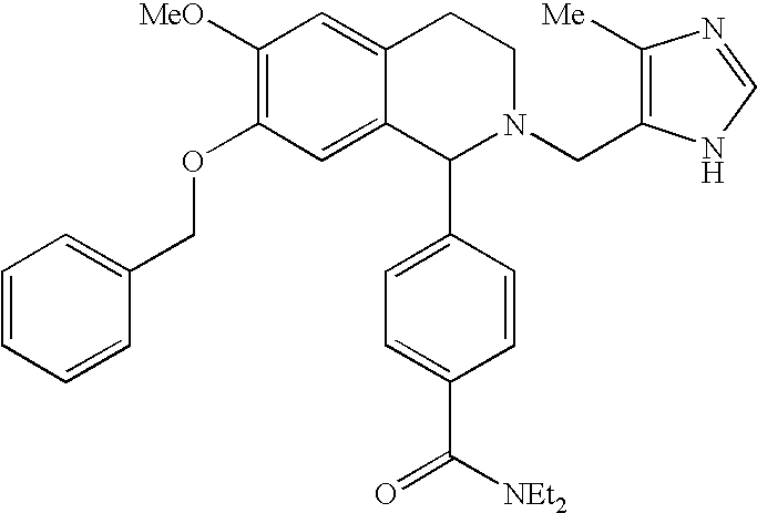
C1([MeO])=C(OCC2=CC=CC=C2)C=C2C(=C1)CCN(CC1=C([Me])N=CN1)C2C1=CC=C(C([NEt2])=O)C=C1
